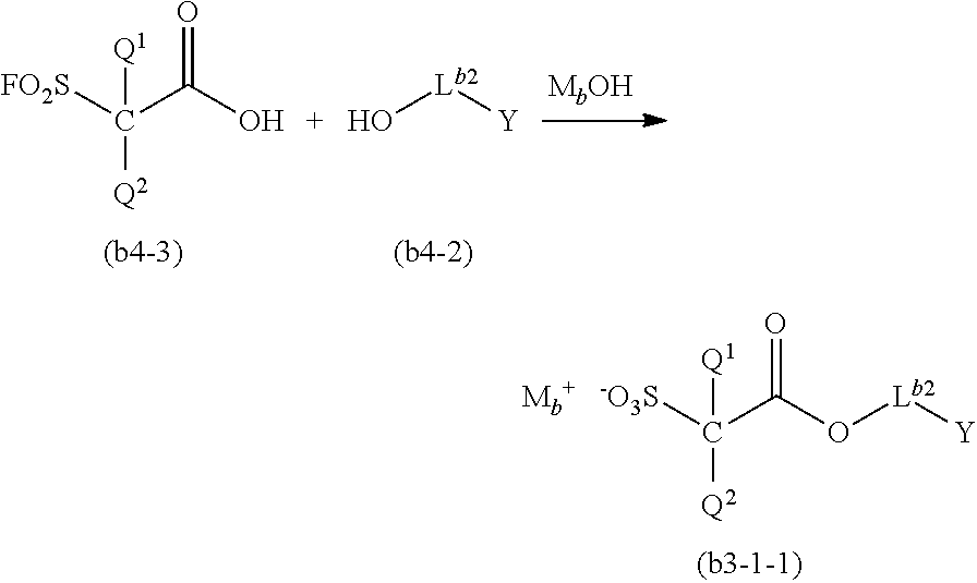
[Q2]C(C(=O)O)([FO2S])[Q1].O[Lb2][Y].[Q2]C(C(=O)O[Lb2][Y])([-O3S])[Q1]
